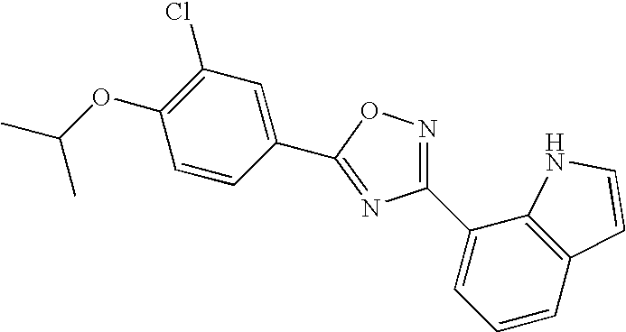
C1=CC(C2=NC(C3=CC=CC4=C3NC=C4)=NO2)=CC(Cl)=C1OC(C)C
